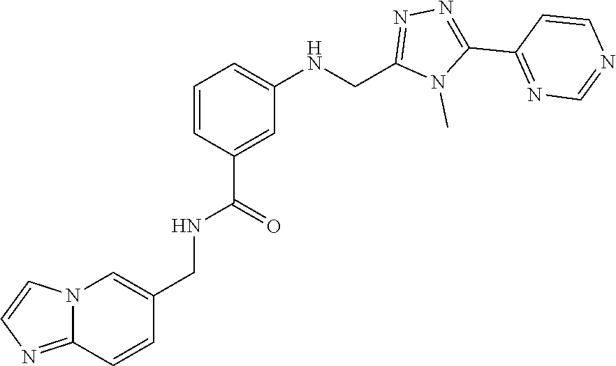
N1=C(C2=NN=C(CNC3=CC=CC(C(NCC4=CN5C(=NC=C5)C=C4)=O)=C3)N2C)C=CN=C1
